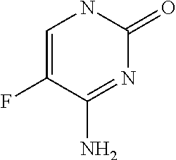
C1=C(F)C(N)=NC(=O)N1
